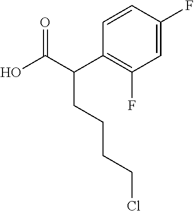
C1=CC(F)=CC(F)=C1C(C(O)=O)CCCCCl
